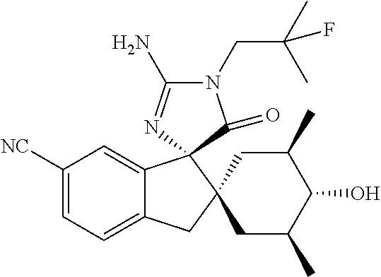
C1([NC])=CC=C2C(=C1)C1(C3(C2)CC(C)C(O)C(C)C3)N=C(N)N(CC(C)(C)F)C1=O
